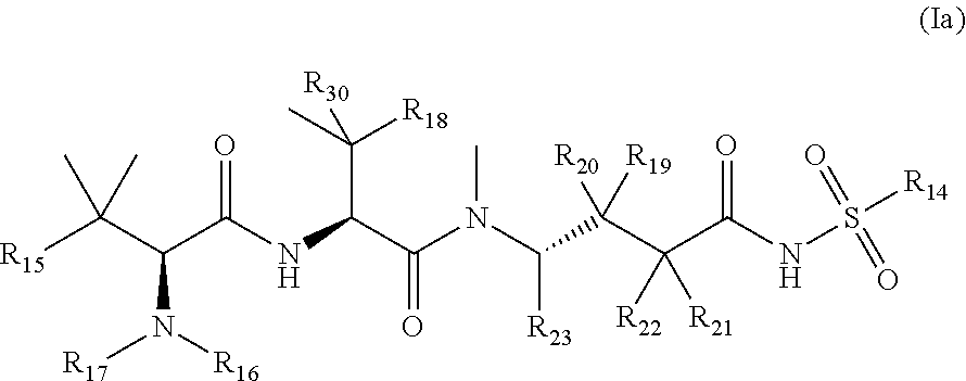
[R15]C(C(C(NC(C(N(C(C(C(C(NS([R14])(=O)=O)=O)([R22])[R21])([R19])[R20])[R23])C)=O)C([R18])(C)[R30])=O)N([R17])[R16])(C)C
